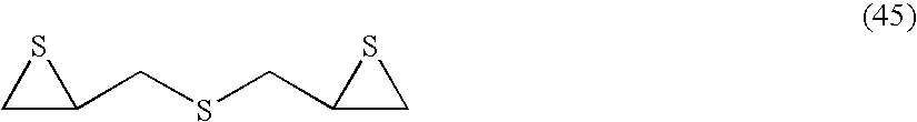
C1C(CSCC2CS2)S1
